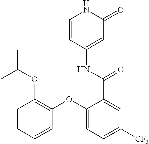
C1=CC(NC(=O)C2=CC([CF3])=CC=C2OC2=C(OC(C)C)C=CC=C2)=CC(=O)N1
